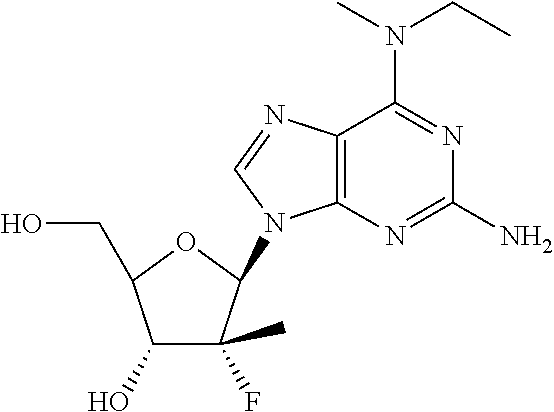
C12=C(N=C(N)N=C1N(CC)C)N(C1C(C)(F)C(O)C(CO)O1)C=N2
